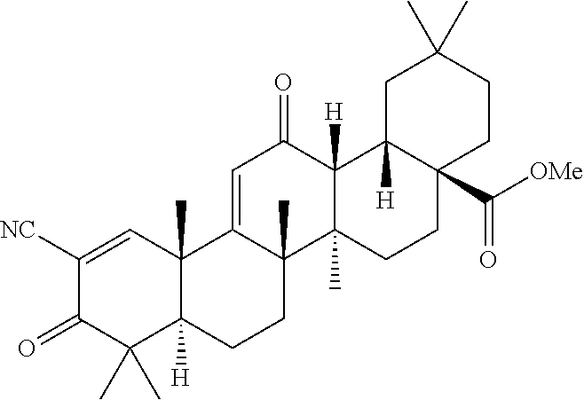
C12(C)C([H])(CCC3(C)C1=CC(=O)C1([H])C3(C)CCC3(C([OMe])=O)C1([H])CC(C)(C)CC3)C(C)(C)C(=O)C([NC])=C2
